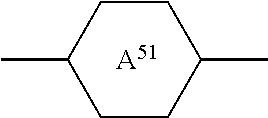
[A51].C1(C)CCC(C)CC1
